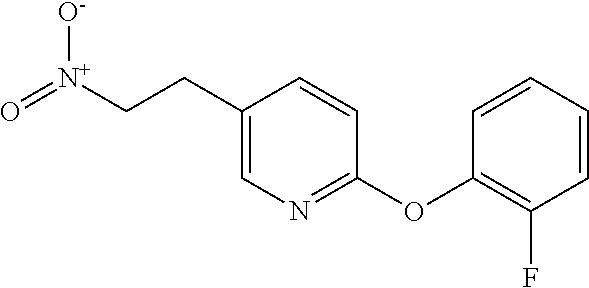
C1(CC[N+](=O)[O-])=CN=C(OC2=C(F)C=CC=C2)C=C1
